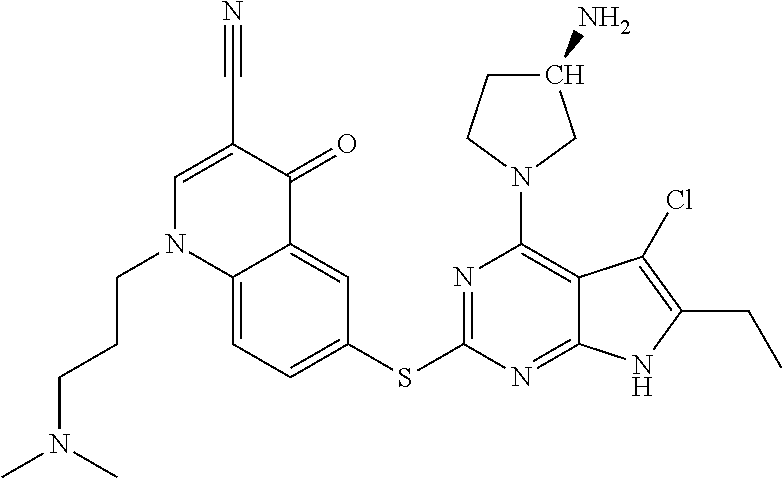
C12=CC=C(SC3=NC(N4CC(N)CC4)=C4C(=N3)NC(CC)=C4Cl)C=C1C(=O)C(C#N)=CN2CCCN(C)C
